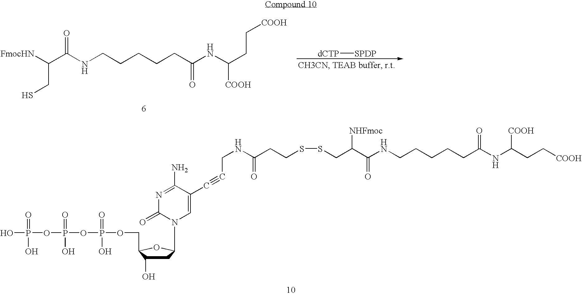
[dCTP][SPDP].O=C(NCCCCCC(NC([COOH])CC[COOH])=O)C([FmocHN])CS.OP(OP(OP(OCC1C(O)CC(N2C=C(C#CCNC(CCSSCC(C(NCCCCCC(NC(CC[COOH])[COOH])=O)=O)[NHFmoc])=O)C(N)=NC2=O)O1)(=O)O)(=O)O)(=O)O
